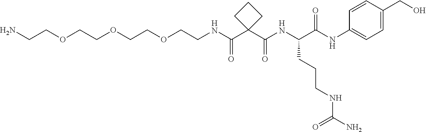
NCCOCCOCCOCCNC(C1(C(NC(C(NC2=CC=C(CO)C=C2)=O)CCCNC(N)=O)=O)CCC1)=O
